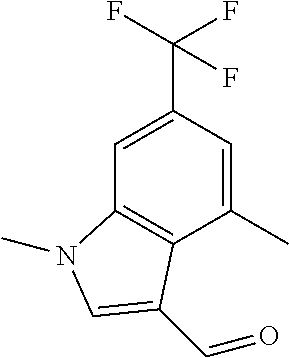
C1(C(F)(F)F)=CC2=C(C(C)=C1)C(C=O)=CN2C
